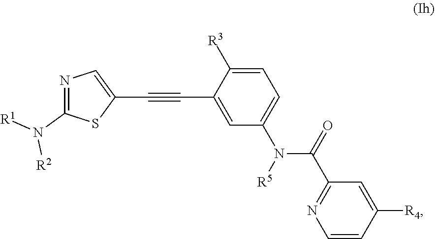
N1=C(N([R1])[R2])SC(C#CC2=CC(N(C(=O)C3=NC=CC([R4])=C3)[R5])=CC=C2[R3])=C1
